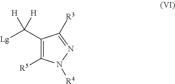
C1(C([Lg])([H])[H])=C([R5])N([R4])N=C1[R3]
